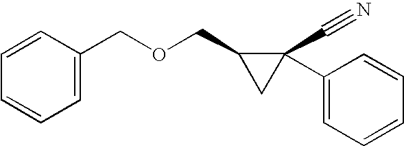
C1=C(COCC2CC2(C#N)C2=CC=CC=C2)C=CC=C1
